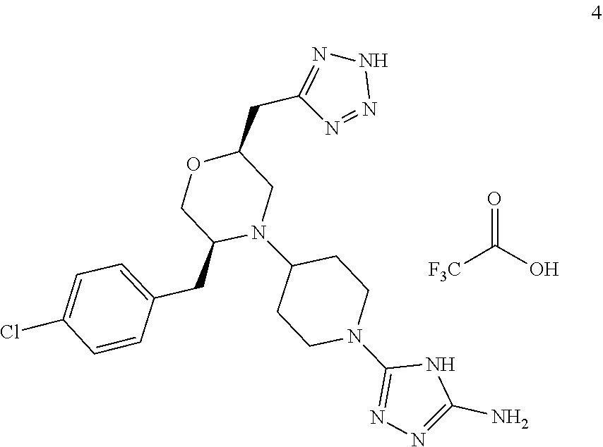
O=C(O)[F3C].C1(N2CCC(N3C(CC4=CC=C(Cl)C=C4)COC(CC4=NNN=N4)C3)CC2)=NN=C(N)N1
